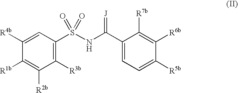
C1([R3b])=C(S(NC(C2=CC=C([R5b])C([R6b])=C2[R7b])=[J])(=O)=O)C=C([R4b])C([R1b])=C1[R2b]
